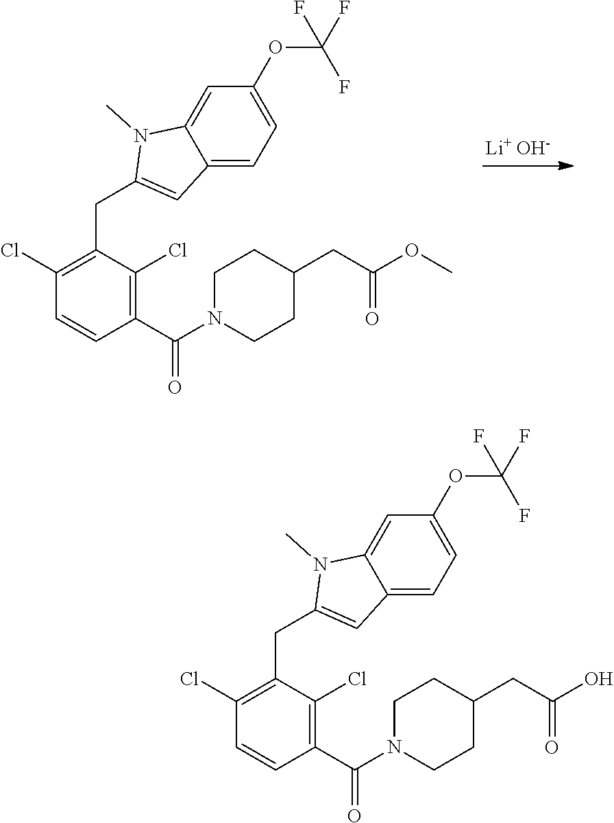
C1(Cl)=C(CC2=CC3=CC=C(OC(F)(F)F)C=C3N2C)C(Cl)=C(C(N2CCC(CC(=O)OC)CC2)=O)C=C1.[Li+ OH-].C1(Cl)=C(CC2=CC3=CC=C(OC(F)(F)F)C=C3N2C)C(Cl)=C(C(N2CCC(CC(=O)O)CC2)=O)C=C1
